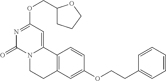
N1=C(OCC2CCCO2)C=C2N(C1=O)CCC1=C2C=CC(OCCC2=CC=CC=C2)=C1
